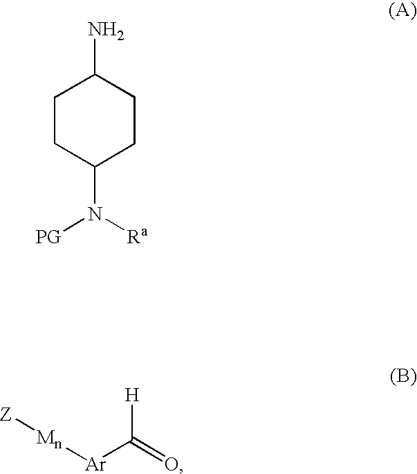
C1CC(N([Ra])[PG])CCC1N.O=C([Ar][Mn][Z])[H]
